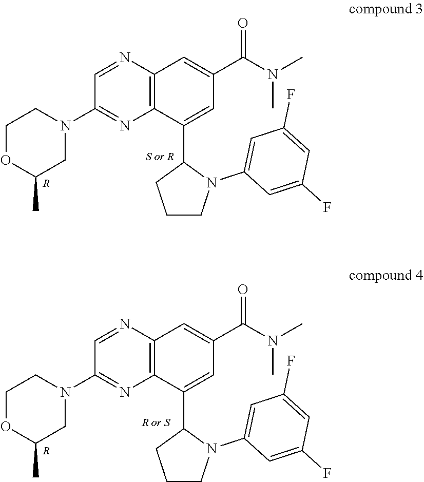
C1=NC2=C(N=C1N1CCOC(C)C1)C(C1CCCN1C1=CC(F)=CC(F)=C1)=CC(C(N(C)C)=O)=C2.[R].C1=NC2=C(N=C1N1CCOC(C)C1)C(C1CCCN1C1=CC(F)=CC(F)=C1)=CC(C(N(C)C)=O)=C2.[R]
